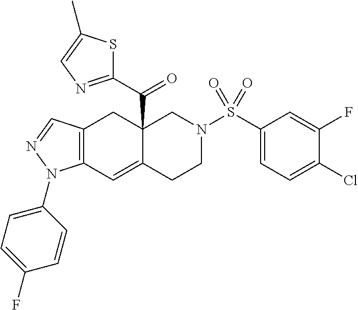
C12=C(C=C3C(C(C4=NC=C(C)S4)=O)(C1)CN(S(C1=CC=C(Cl)C(F)=C1)(=O)=O)CC3)N(C1=CC=C(F)C=C1)N=C2
